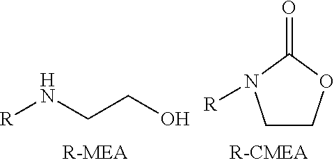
[R]NCCO.[R]N1CCOC1=O
